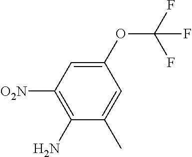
C1(N)=C([O2N])C=C(OC(F)(F)F)C=C1C
